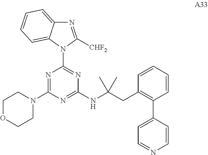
N1=C([CHF2])N(C2=NC(NC(CC3=C(C4=CC=NC=C4)C=CC=C3)(C)C)=NC(N3CCOCC3)=N2)C2=CC=CC=C12
